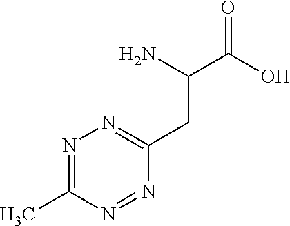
CC1=NN=C(CC(C(O)=O)N)N=N1
